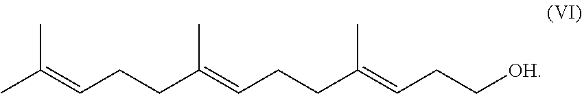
CC(=CCCC(=CCCC(=CCC[OH])C)C)C
